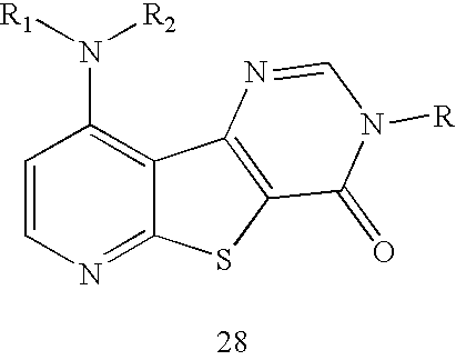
C1=CN=C2C(=C1N([R1])[R2])C1=C(S2)C(=O)N([R])C=N1
